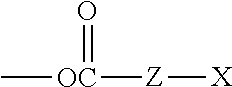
C[OC]([Z][X])=O
